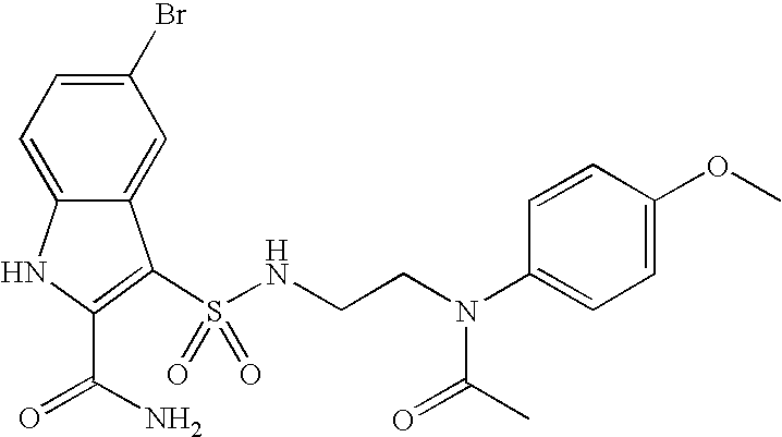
C1=C(Br)C=C2C(=C1)NC(C(N)=O)=C2S(NCCN(C1=CC=C(OC)C=C1)C(C)=O)(=O)=O
